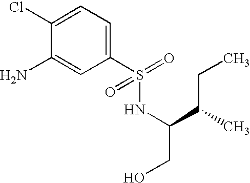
C1(Cl)=CC=C(S(NC(C(CC)C)CO)(=O)=O)C=C1N
